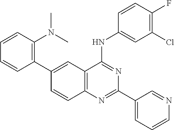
C12=C(N=C(C3=CC=CN=C3)N=C1NC1=CC(Cl)=C(F)C=C1)C=CC(C1=C(N(C)C)C=CC=C1)=C2
